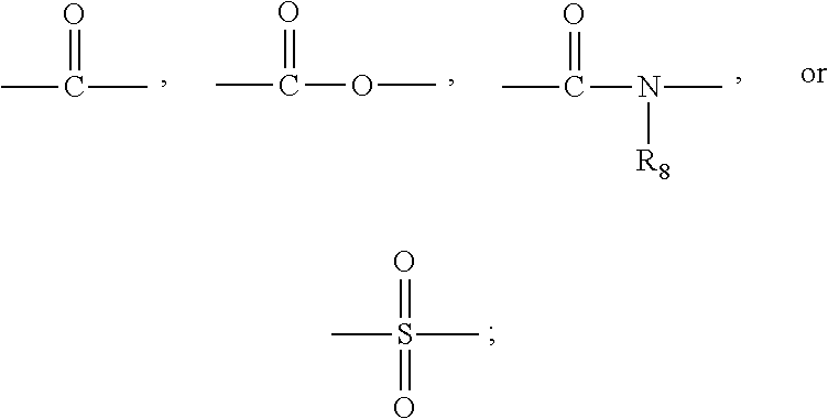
CC(C)=O.CC(OC)=O.CC(N(C)[R8])=O.CS(C)(=O)=O
